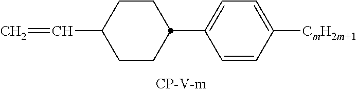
C1CC(C=C)CCC1C1=CC=C([CmH2m+1])C=C1
